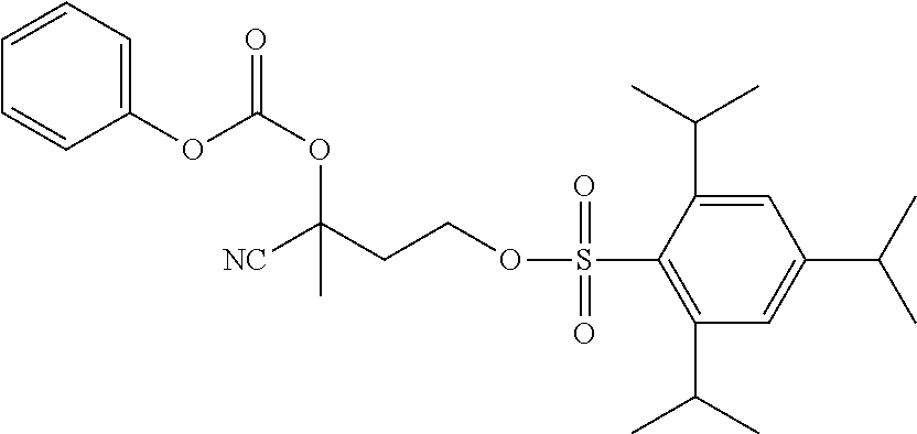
[NC]C(CCOS(C1=C(C(C)C)C=C(C(C)C)C=C1C(C)C)(=O)=O)(OC(OC1=CC=CC=C1)=O)C
